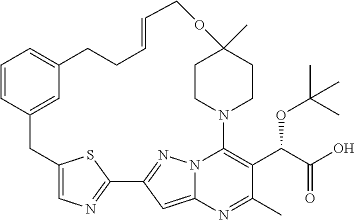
C1=CC2=CC(=C1)CCC=CCOC1(C)CCN(C3=C(C(C(O)=O)OC(C)(C)C)C(C)=NC4=CC(=NN43)C3=NC=C(C2)S3)CC1
